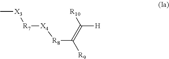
C([H])(=C([R9])[R8][X4][R7][X3]C)[R10]
